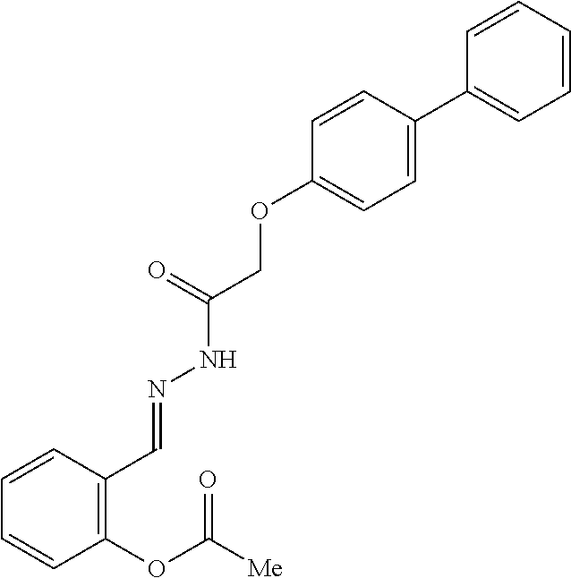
C1=CC=CC(C2=CC=C(OCC(NN=CC3=C(OC([Me])=O)C=CC=C3)=O)C=C2)=C1
